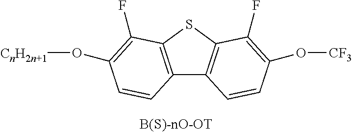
C12=C(SC3=C1C=CC(O[CF3])=C3F)C(F)=C(O[CnH2n+1])C=C2
